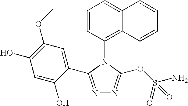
N1=C(C2=CC(OC)=C(O)C=C2O)N(C2=C3C(=CC=C2)C=CC=C3)C(OS(N)(=O)=O)=N1
